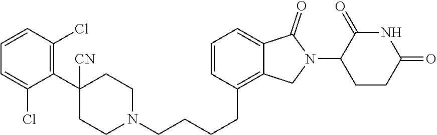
C1=CC(Cl)=C(C2([CN])CCN(CCCCC3=C4C(=CC=C3)C(=O)N(C3CCC(=O)NC3=O)C4)CC2)C(Cl)=C1
